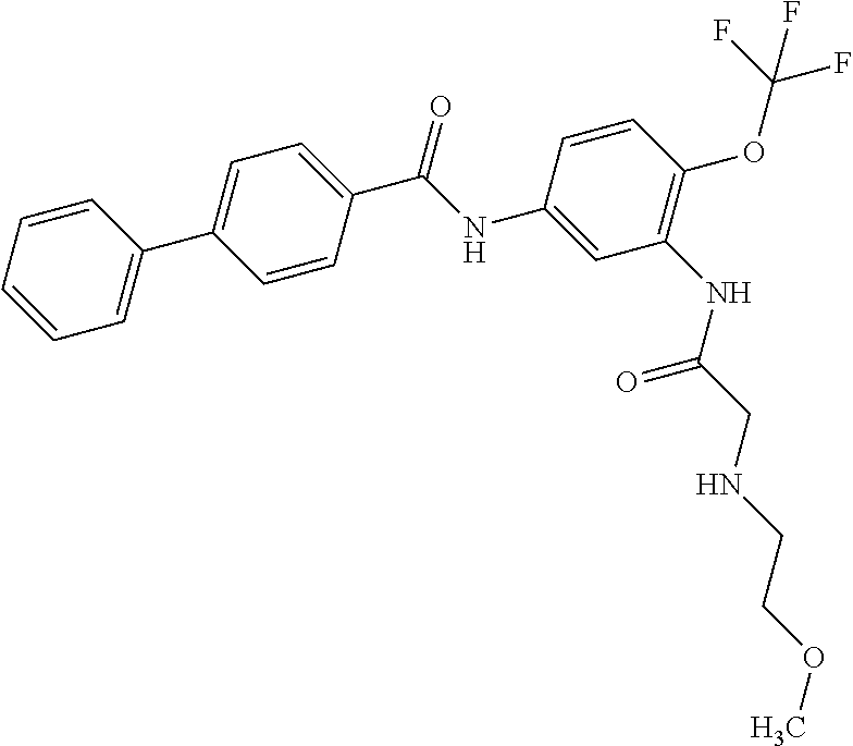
C1=CC=CC=C1C1=CC=C(C(NC2=CC(NC(CNCCOC)=O)=C(OC(F)(F)F)C=C2)=O)C=C1
